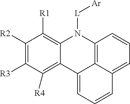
C1([R2])=C([R3])C([R4])=C2C(=C1[R1])N([L][Ar])C1=C3C2=CC=CC3=CC=C1
